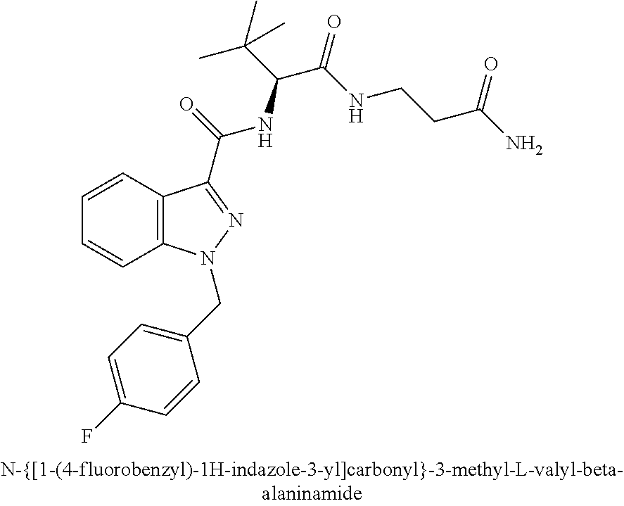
C1=CC2=C(C=C1)N(CC1=CC=C(F)C=C1)N=C2C(=O)NC(C(C)(C)C)C(=O)NCCC(N)=O
